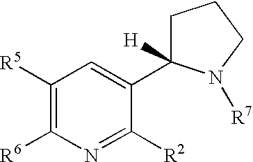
C1([R5])=C([R6])N=C([R2])C(C2([H])CCCN2[R7])=C1
